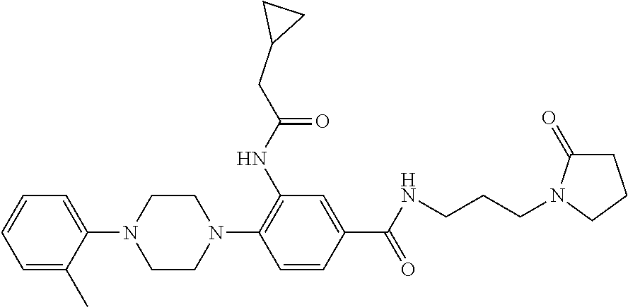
C1=CC=C(C)C(N2CCN(C3=C(NC(CC4CC4)=O)C=C(C(NCCCN4C(=O)CCC4)=O)C=C3)CC2)=C1
